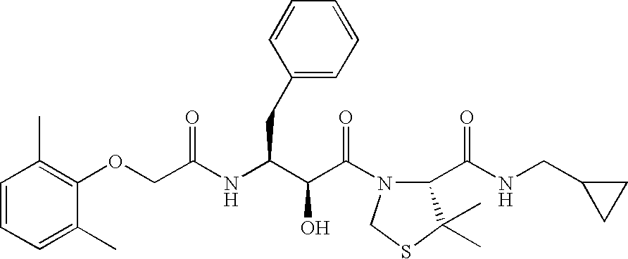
O(CC(NC(C(C(N1C(C(NCC2CC2)=O)C(C)(C)SC1)=O)O)CC1=CC=CC=C1)=O)C1=C(C)C=CC=C1C
